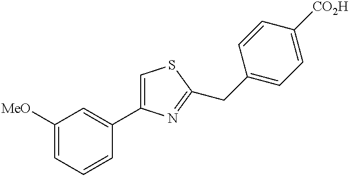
C1([MeO])=CC=CC(C2=CSC(CC3=CC=C([CO2H])C=C3)=N2)=C1
